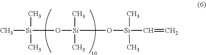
C[Si](O[Si](O[Si](C)(C)C=C)(C)C)(C)C
